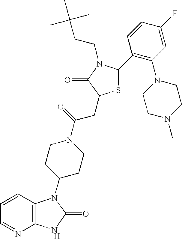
[H].C12=C(C=CC=N1)N(C1CCN(C(=O)CC3SC(C4=C(N5CCN(C)CC5)C=C(F)C=C4)N(CCC(C)(C)C)C3=O)CC1)C(=O)N2
